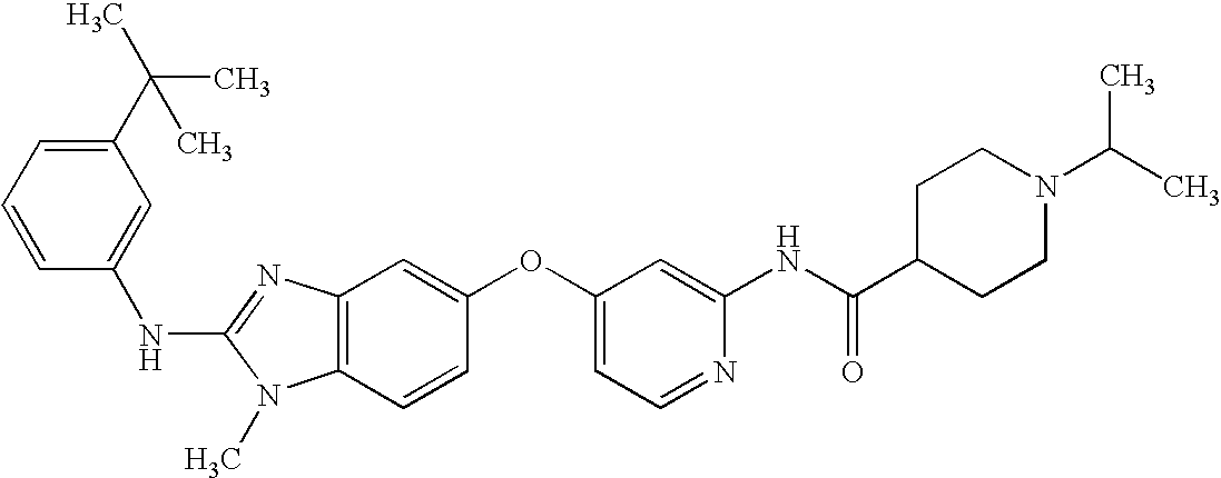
C1(C(C)(C)C)=CC=CC(NC2=NC3=C(N2C)C=CC(OC2=CC=NC(NC(C4CCN(C(C)C)CC4)=O)=C2)=C3)=C1
